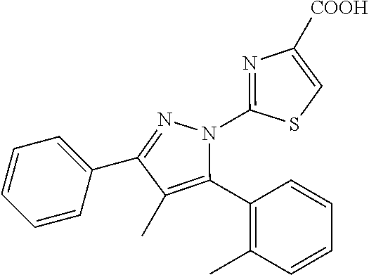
C1=CC=C(C2=NN(C3=NC([COOH])=CS3)C(C3=C(C)C=CC=C3)=C2C)C=C1
